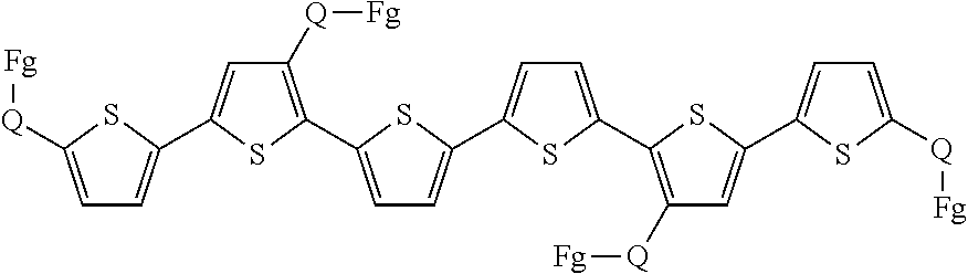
C1=C([Q][Fg])SC(C2=CC([Q][Fg])=C(C3=CC=C(C4=CC=C(C5=C([Q][Fg])C=C(C6=CC=C([Q][Fg])S6)S5)S4)S3)S2)=C1
